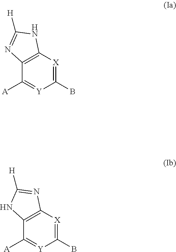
C1(B)=[X]C2=C(C([A])=[Y]1)N=C([H])N2.C1(B)=[X]C2=C(C([A])=[Y]1)NC([H])=N2
